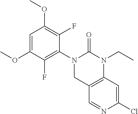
C1(OC)=CC(OC)=C(F)C(N2CC3=C(C=C(Cl)N=C3)N(CC)C2=O)=C1F
